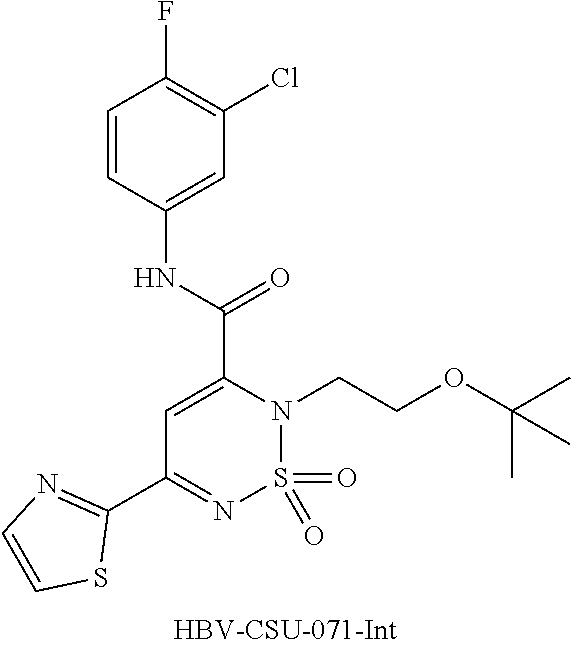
C1=CC(NC(=O)C2=CC(C3=NC=CS3)=NS(=O)(=O)N2CCOC(C)(C)C)=CC(Cl)=C1F
